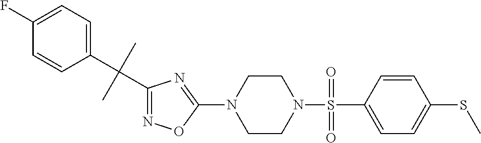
N1=C(C(C2=CC=C(F)C=C2)(C)C)N=C(N2CCN(S(=O)(C3=CC=C(SC)C=C3)=O)CC2)O1
